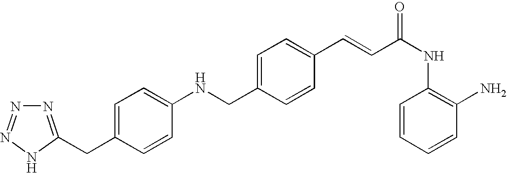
C1(C=CC(NC2=C(N)C=CC=C2)=O)=CC=C(CNC2=CC=C(CC3=NN=NN3)C=C2)C=C1
